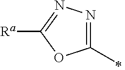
C1(C)=NN=C([Ra])O1
